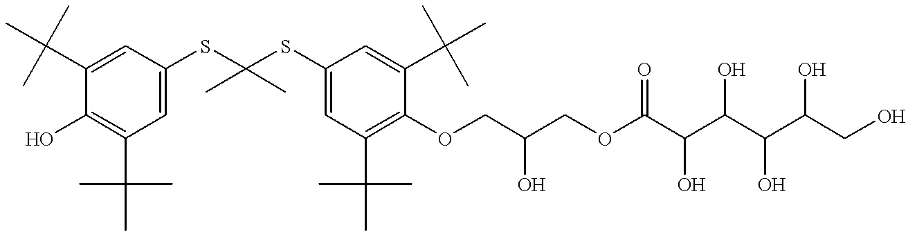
C1=C(C(C)(C)C)C(O)=C(C(C)(C)C)C=C1SC(SC1=CC(C(C)(C)C)=C(OCC(COC(C(C(C(C(CO)O)O)O)O)=O)O)C(C(C)(C)C)=C1)(C)C
